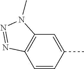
C12=C(C=CC(C)=C1)N=NN2C
